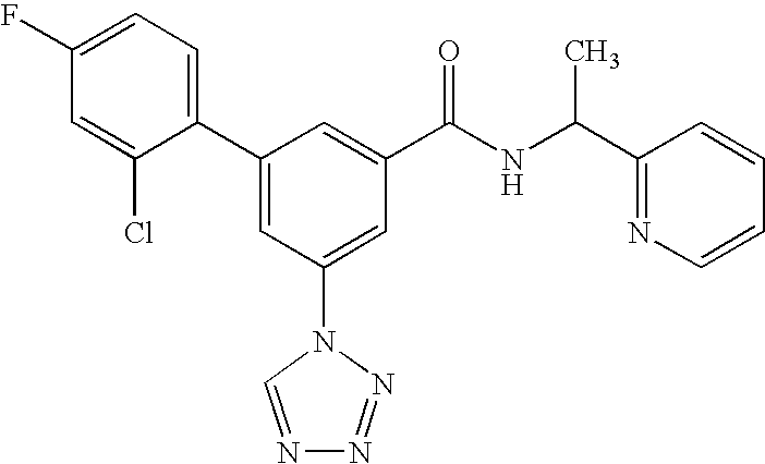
C1(C2=CC(N3C=NN=N3)=CC(C(NC(C3=NC=CC=C3)C)=O)=C2)=CC=C(F)C=C1Cl
